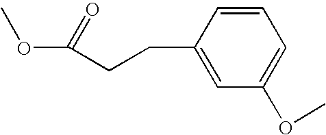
C1=CC(CCC(OC)=O)=CC(OC)=C1
